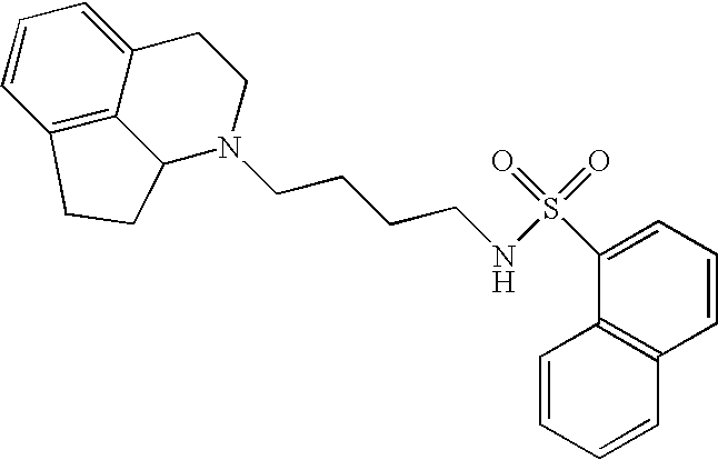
C1=CC2=C3C(=C1)CCN(CCCCNS(=O)(=O)C1=CC=CC4=C1C=CC=C4)C3CC2
